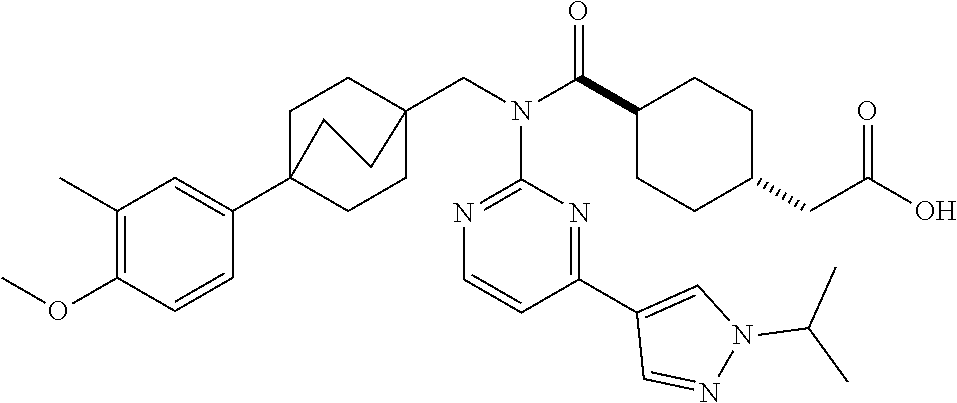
C1(C(N(CC23CCC(C4=CC(C)=C(OC)C=C4)(CC2)CC3)C2=NC=CC(C3=CN(C(C)C)N=C3)=N2)=O)CCC(CC(O)=O)CC1
